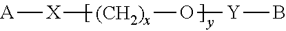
[X]([(CH2)x]O[Y]B)[A]
